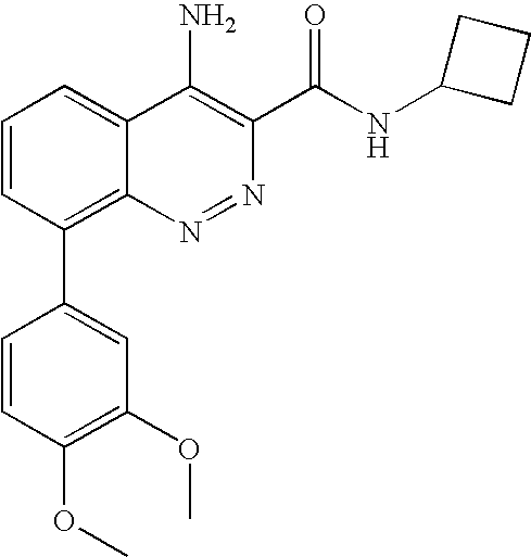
C1=CC(C2=CC(OC)=C(OC)C=C2)=C2C(=C1)C(N)=C(C(NC1CCC1)=O)N=N2
